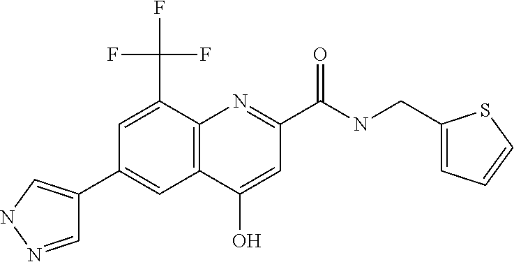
C12=C(N=C(C(NCC3=CC=CS3)=O)C=C1O)C(C(F)(F)F)=CC(C1=CNN=C1)=C2
